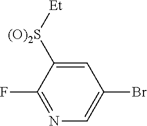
C1=C([(O)2S][Et])C(F)=NC=C1Br
